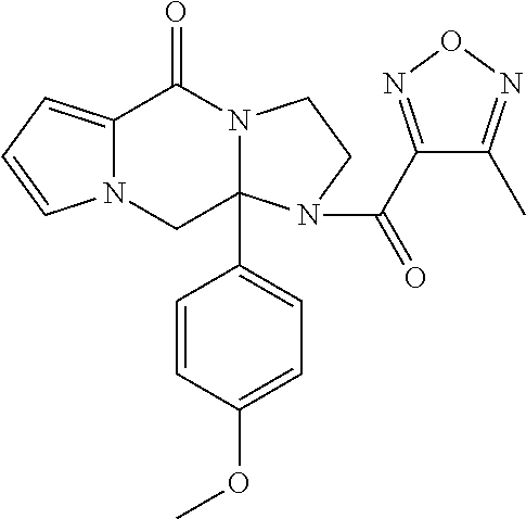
C12=CC=CN1CC1(C3=CC=C(OC)C=C3)N(C2=O)CCN1C(C1=NON=C1C)=O
